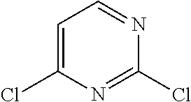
C1=C(Cl)N=C(Cl)N=C1
